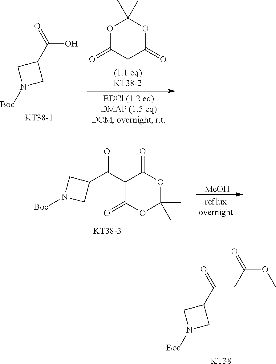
O1C(=O)CC(=O)OC1(C)C.C1(C(=O)O)CN([Boc])C1.[KT38-1].C1(C(C2CN([Boc])C2)=O)C(=O)OC(C)(C)OC1=O.[KT38-3].[MeOH].C1(C(=O)CC(OC)=O)CN([Boc])C1.[KT38]
